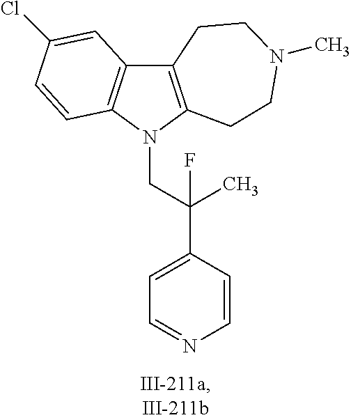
C12=C(N(CC(C3=CC=NC=C3)(C)F)C3=C1C=C(Cl)C=C3)CCN(C)CC2
